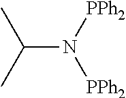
C(N([PPh2])[PPh2])(C)C
